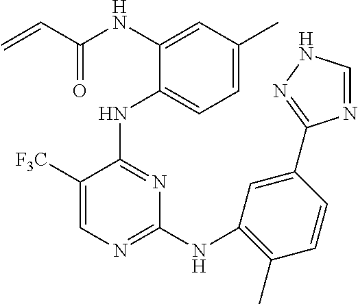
N(C1=CC(C)=CC=C1NC1=NC(NC2=C(C)C=CC(C3=NNC=N3)=C2)=NC=C1[F3C])C(C=C)=O
